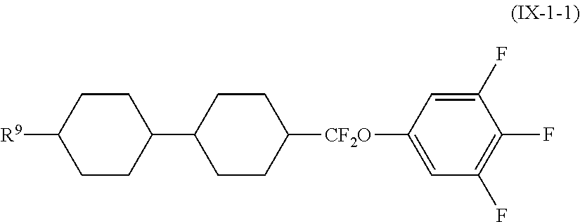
C1CC(C2CCC([CF2O]C3=CC(F)=C(F)C(F)=C3)CC2)CCC1[R9]
